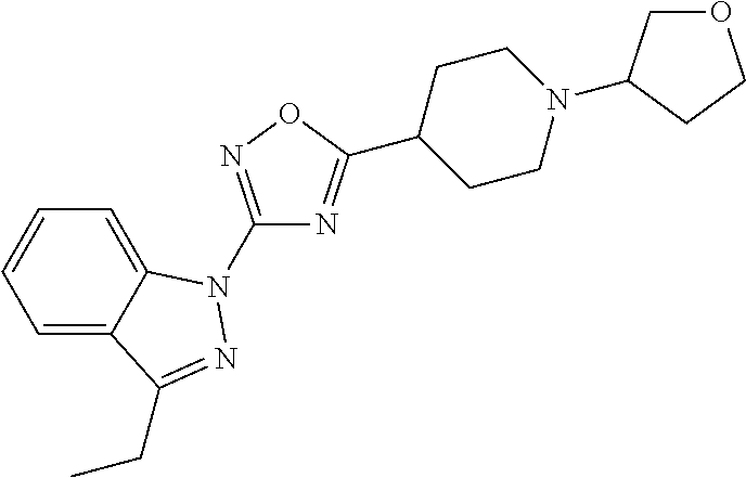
C1=C2C(=CC=C1)C(CC)=NN2C1=NOC(C2CCN(C3COCC3)CC2)=N1
